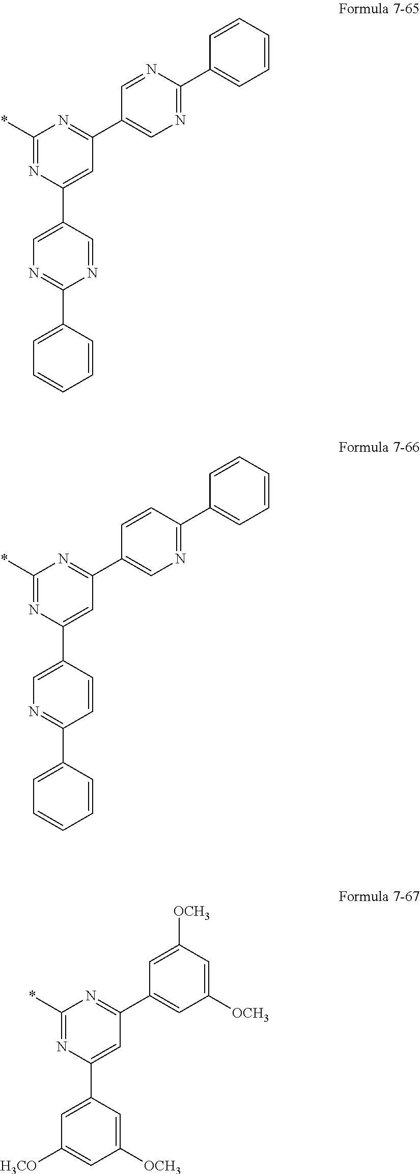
C1(*)=NC(C2=CN=C(C3=CC=CC=C3)N=C2)=CC(C2=CN=C(C3=CC=CC=C3)N=C2)=N1.C1(*)=NC(C2=CN=C(C3=CC=CC=C3)C=C2)=CC(C2=CN=C(C3=CC=CC=C3)C=C2)=N1.C1(*)=NC(C2=CC([H3CO])=CC([OCH3])=C2)=CC(C2=CC([OCH3])=CC([OCH3])=C2)=N1
